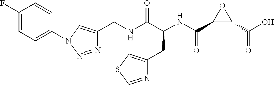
C(NC(C(NC(C1C(C(O)=O)O1)=O)CC1=CSC=N1)=O)C1=CN(C2=CC=C(F)C=C2)N=N1
